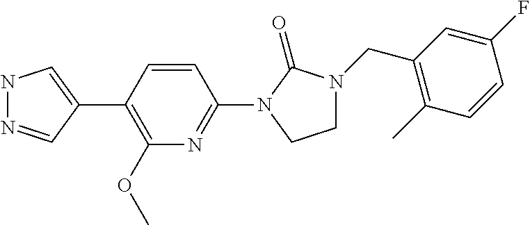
N1N=CC(C2=C(OC)N=C(N3C(=O)N(CC4=C(C)C=CC(F)=C4)CC3)C=C2)=C1
